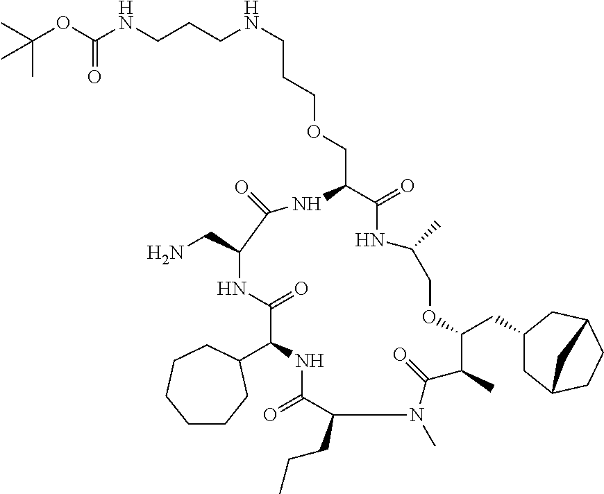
CC(OC(NCCCNCCCOCC1C(=O)NC(C)COC(CC2CC3CCC(C2)C3)C(C)C(=O)N(C)C(CCC)C(=O)NC(C2CCCCCC2)C(=O)NC(CN)C(=O)N1)=O)(C)C
